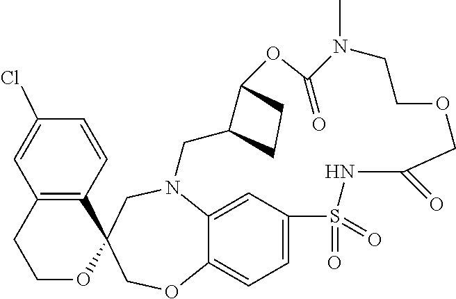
N12C3=CC(=CC=C3OCC3(C4=C(C=C(Cl)C=C4)CCO3)C1)S(=O)(=O)NC(=O)COCCN(C)C(=O)OC1C(C2)CC1
